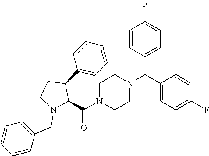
C(N1CCN(C(C2=CC=C(F)C=C2)C2=CC=C(F)C=C2)CC1)(=O)C1C(C2=CC=CC=C2)CCN1CC1=CC=CC=C1
